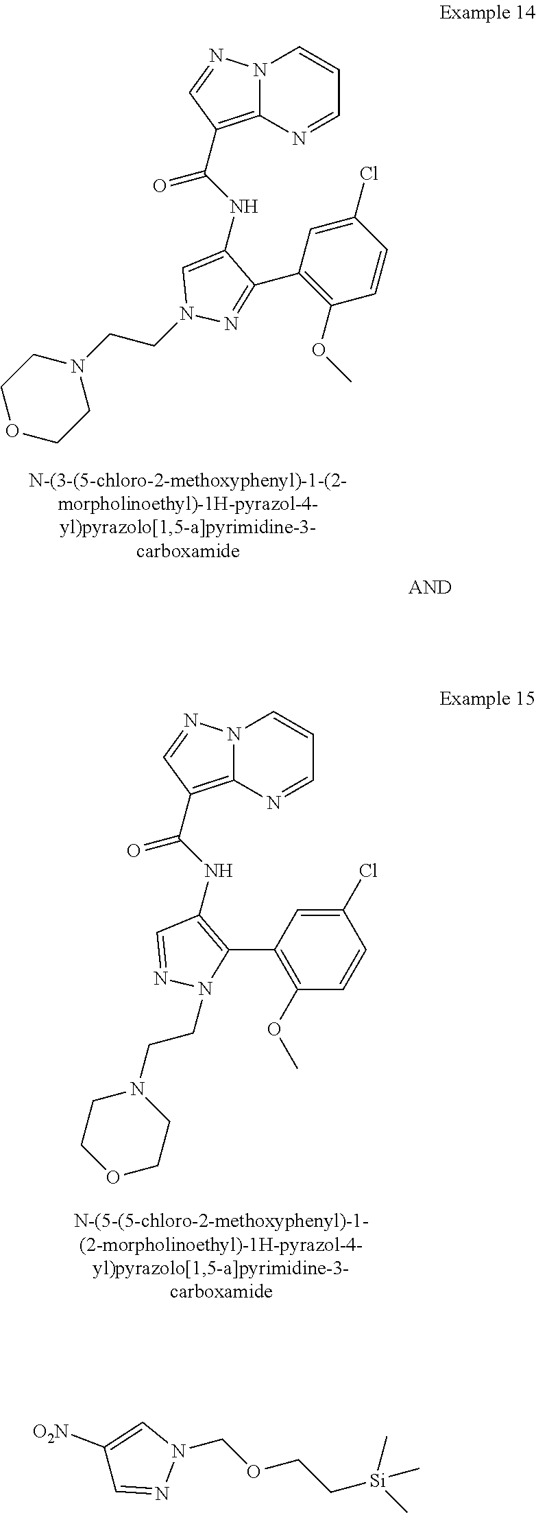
N12C(=C(C(NC3=CN(CCN4CCOCC4)N=C3C3=C(OC)C=CC(Cl)=C3)=O)C=N1)N=CC=C2.N12C(=C(C(NC3=C(C4=C(OC)C=CC(Cl)=C4)N(CCN4CCOCC4)N=C3)=O)C=N1)N=CC=C2.N1(COCC[Si](C)(C)C)C=C([O2N])C=N1
